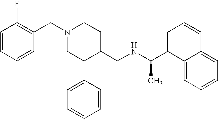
N1(CC2=C(F)C=CC=C2)CC(C2=CC=CC=C2)C(CNC(C2=CC=CC3=CC=CC=C23)C)CC1
